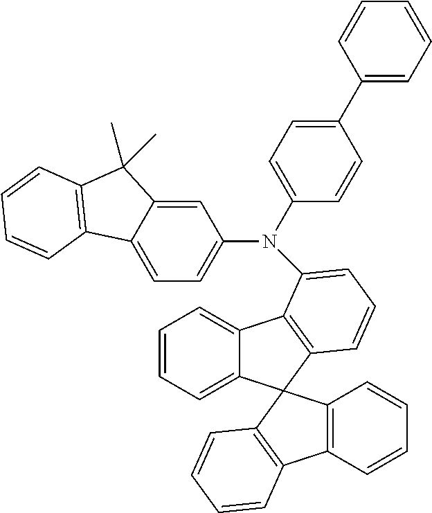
C12=CC=CC=C1C1(C3=C2C(N(C2=CC=C(C4=CC=CC=C4)C=C2)C2=CC=C4C(=C2)C(C)(C)C2=C4C=CC=C2)=CC=C3)C2=C(C3=C1C=CC=C3)C=CC=C2
